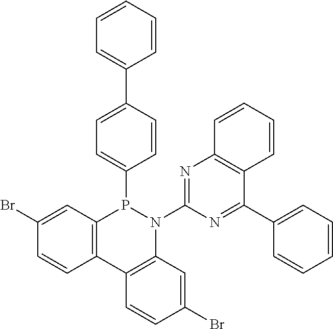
C12=C(C3=C(N(C4=NC5=C(C(C6=CC=CC=C6)=N4)C=CC=C5)P1C1=CC=C(C4=CC=CC=C4)C=C1)C=C(Br)C=C3)C=CC(Br)=C2
